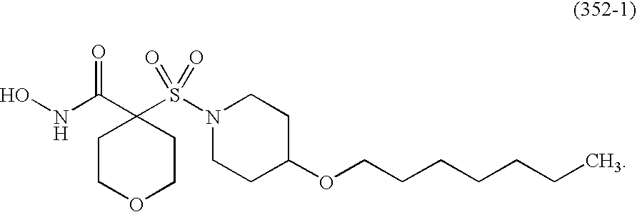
C1COCCC1(C(NO)=O)S(=O)(=O)N1CCC(OCCCCCCC)CC1
